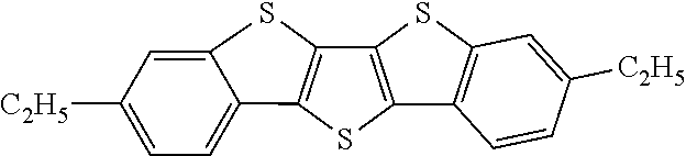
C12=C(SC3=C1SC1=CC([C2H5])=CC=C31)C1=C(S2)C=C([C2H5])C=C1
